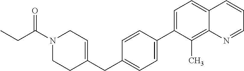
C(C(N1CC=C(CC2=CC=C(C3=CC=C4C(=C3C)N=CC=C4)C=C2)CC1)=O)C
